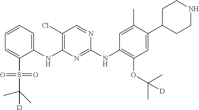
C1(NC2=C(Cl)C=NC(NC3=C(OC(C)(C)[D])C=C(C4CCNCC4)C(C)=C3)=N2)=CC=CC=C1S(=O)(=O)C(C)(C)[D]
